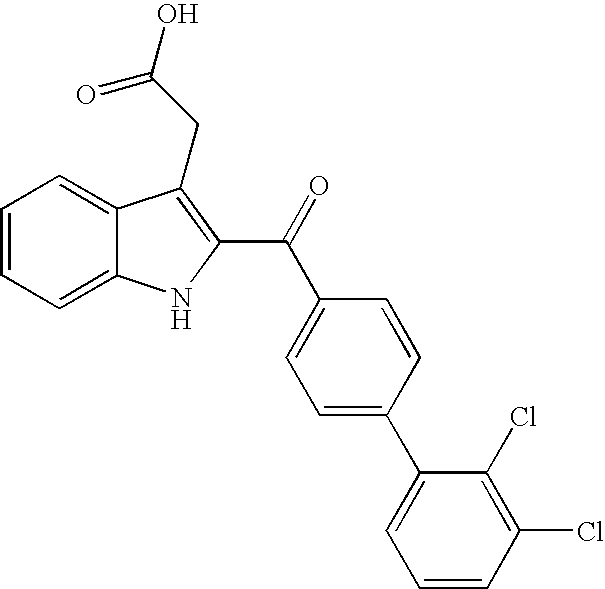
C1=CC=C2C(=C1)C(CC(=O)O)=C(C(=O)C1=CC=C(C3=CC=CC(Cl)=C3Cl)C=C1)N2
